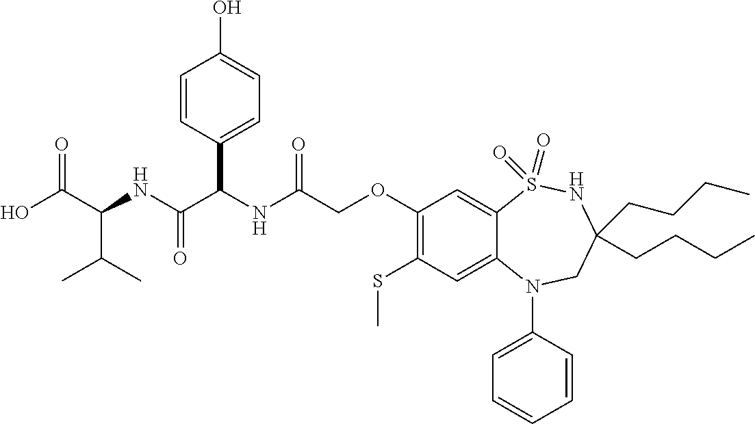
OC(C(NC(C(NC(COC1=C(SC)C=C2C(=C1)S(=O)(=O)NC(CCCC)(CCCC)CN2C1=CC=CC=C1)=O)C1=CC=C(O)C=C1)=O)C(C)C)=O
